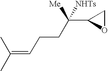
CC(C)=CCCC(C1OC1)([Me])[NHTs]
